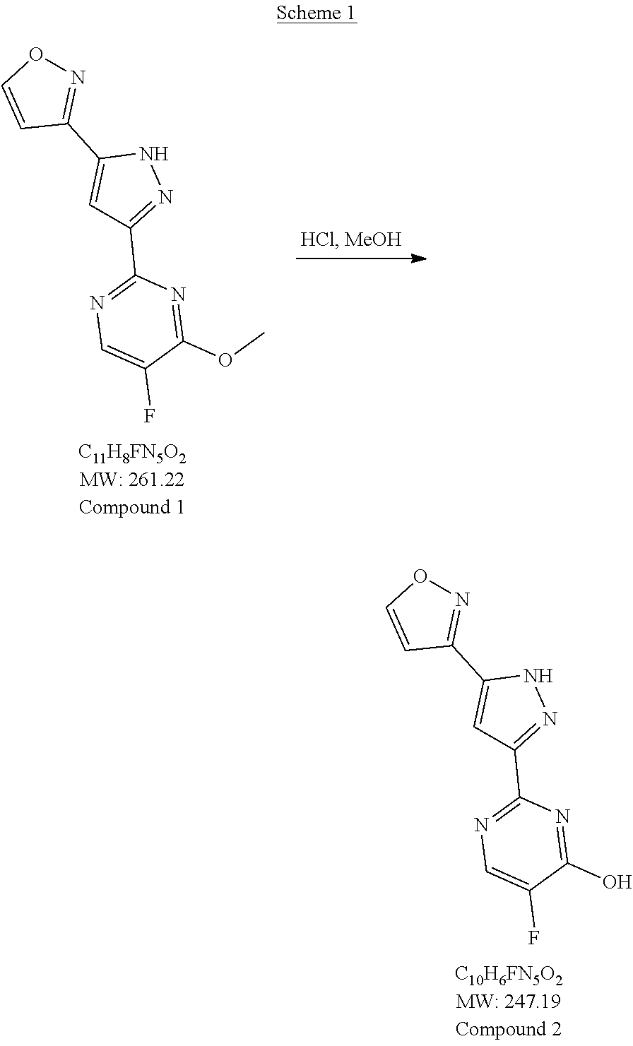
N1C(C2=NOC=C2)=CC(C2=NC=C(F)C(OC)=N2)=N1.N1C(C2=NOC=C2)=CC(C2=NC=C(F)C(O)=N2)=N1
